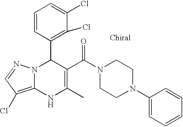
C1=CC(C2N3C(=C(Cl)C=N3)NC(C)=C2C(N2CCN(C3=CC=CC=C3)CC2)=O)=C(Cl)C(Cl)=C1
